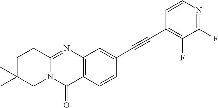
C12=NC3=C(C(=O)N1CC(C)(C)CC2)C=CC(C#CC1=C(F)C(F)=NC=C1)=C3
